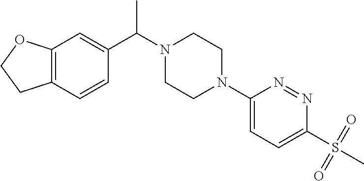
C12=C(C=CC(C(N3CCN(C4=CC=C(S(C)(=O)=O)N=N4)CC3)C)=C1)CCO2
